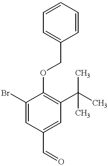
C1=C(Br)C(OCC2=CC=CC=C2)=C(C(C)(C)C)C=C1C=O
